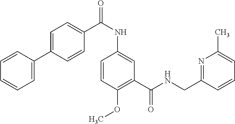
C1=CC=CC=C1C1=CC=C(C(NC2=CC(C(NCC3=NC(C)=CC=C3)=O)=C(OC)C=C2)=O)C=C1
